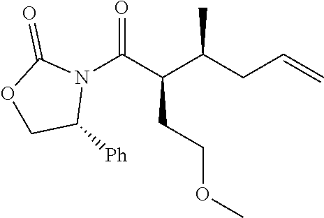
N1(C(C(C(CC=C)C)CCOC)=O)C(=O)OCC1[Ph]
